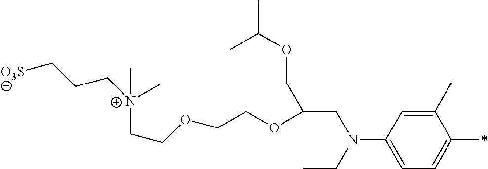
C1(C)=CC(N(CC)CC(COC(C)C)OCCOCC[N+](CCC[O3S])(C)C)=CC=C1*
